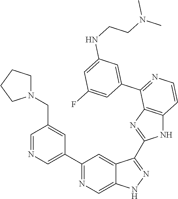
C1=NC=C(C2=NC=C3C(=C2)C(C2=NC4=C(N2)C=CN=C4C2=CC(NCCN(C)C)=CC(F)=C2)=NN3)C=C1CN1CCCC1
